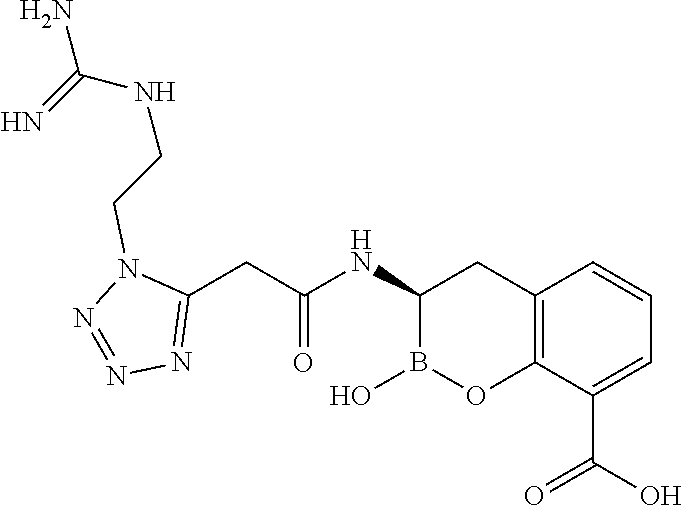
C12=C(C(C(O)=O)=CC=C1)OB(O)C(NC(=O)CC1=NN=NN1CCNC(N)=N)C2
